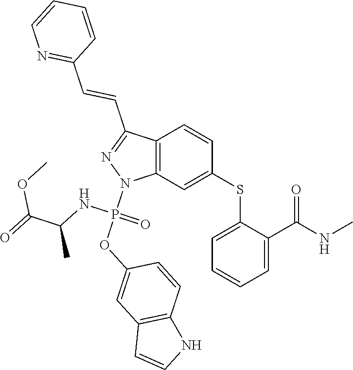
C1(SC2=CC3=C(C=C2)C(C=CC2=NC=CC=C2)=NN3P(OC2=CC3=C(C=C2)NC=C3)(NC(C)C(=O)OC)=O)=CC=CC=C1C(NC)=O
